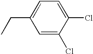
C1=C(Cl)C(Cl)=CC=C1CC
